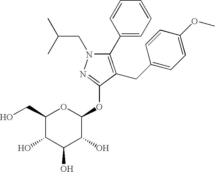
N1(CC(C)C)C(C2=CC=CC=C2)=C(CC2=CC=C(OC)C=C2)C(OC2OC(CO)C(O)C(O)C2O)=N1
